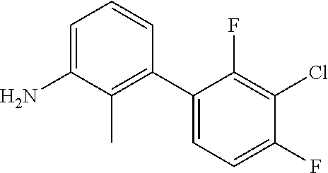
C1(N)=CC=CC(C2=CC=C(F)C(Cl)=C2F)=C1C
